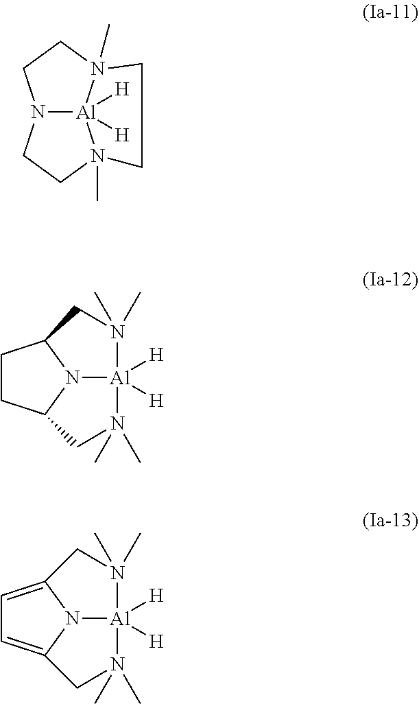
N12[Al]3([H])([H])N(C)(CC1)CCN3(C)CC2.C1CC2N3C1CN(C)(C)[Al]3([H])([H])N(C)(C)C2.C1=C2N3C(=C1)CN(C)(C)[Al]3([H])([H])N(C)(C)C2
